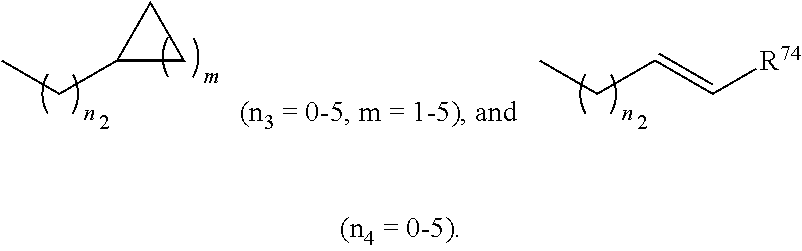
CCC1CC1.CCC=C[R74]
